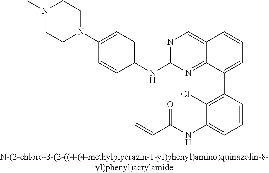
C1=CC(C2=CC=CC3=CN=C(NC4=CC=C(N5CCN(C)CC5)C=C4)N=C23)=C(Cl)C(NC(C=C)=O)=C1
